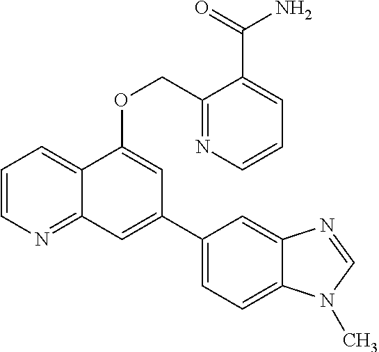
C1=CN=C2C(=C1)C(OCC1=NC=CC=C1C(=O)N)=CC(C1=CC=C3C(=C1)N=CN3C)=C2
